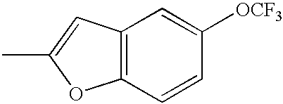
C12=C(C=C(C)O1)C=C([OCF3])C=C2
